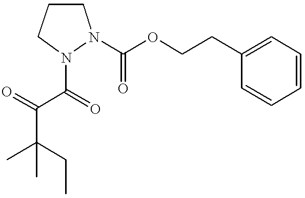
CC(CC)(C)C(=O)C(=O)N1CCCN1C(OCCC1=CC=CC=C1)=O
